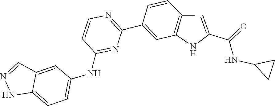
C1(C2=NC=CC(NC3=CC=C4C(=C3)C=NN4)=N2)=CC2=C(C=C1)C=C(C(=O)NC1CC1)N2
